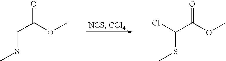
O=C(OC)CSC.O=C(OC)C(SC)Cl
